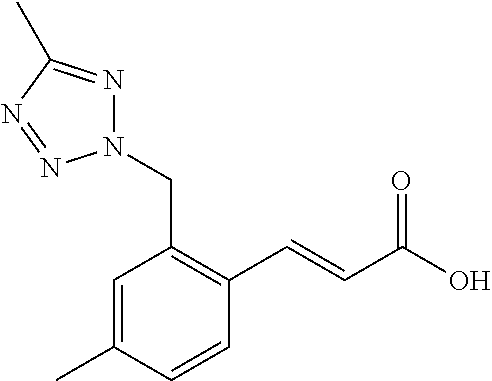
C1=C(C)C=CC(C=CC(O)=O)=C1CN1N=C(C)N=N1
